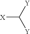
[X]C([Y])[Y]
